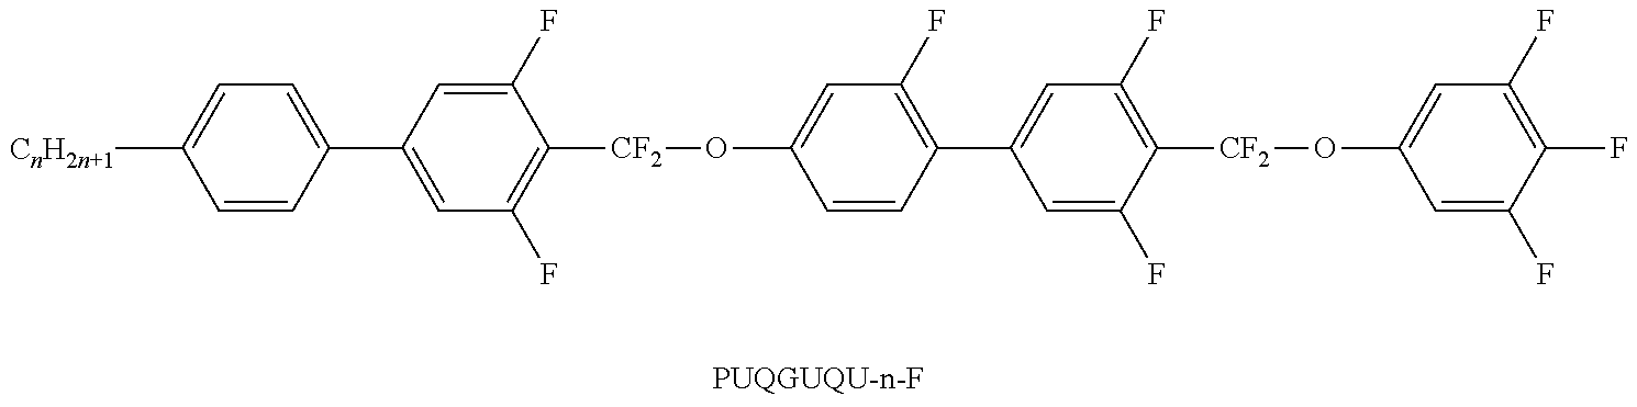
C1=CC(C2=CC(F)=C([CF2]OC3=CC(F)=C(C4=CC(F)=C([CF2]OC5=CC(F)=C(F)C(F)=C5)C(F)=C4)C=C3)C(F)=C2)=CC=C1[CnH2n+1]
